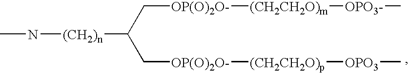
CN[(CH2)n]C(C[OP(O)2O-][(CH2CH2O)p][OPO3]C)C[OP(O)2O-][(CH2CH2O)m][OPO3-]C
